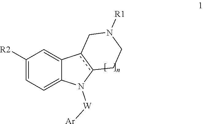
C1([R2])=CC=C2C(=C1)c1c(N2[W][Ar])CCN([R1])C1
